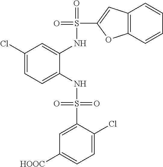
C1(Cl)=CC=C(NS(=O)(=O)C2=CC([HOOC])=CC=C2Cl)C(NS(=O)(C2=CC3=C(O2)C=CC=C3)=O)=C1
